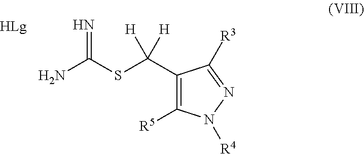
C1(C(SC(N)=N)([H])[H])=C([R5])N([R4])N=C1[R3]
